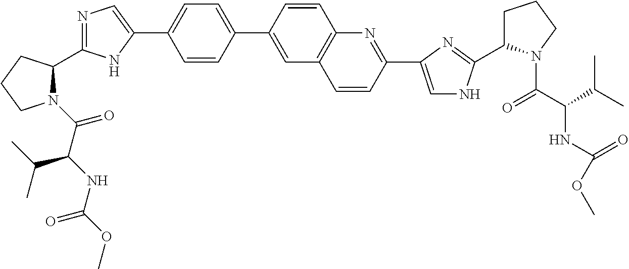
N1(C(=O)C(NC(OC)=O)C(C)C)C(C2=NC=C(C3=CC=C(C4=CC5=C(C=C4)N=C(C4=CNC(C6CCCN6C(C(C(C)C)NC(OC)=O)=O)=N4)C=C5)C=C3)N2)CCC1
